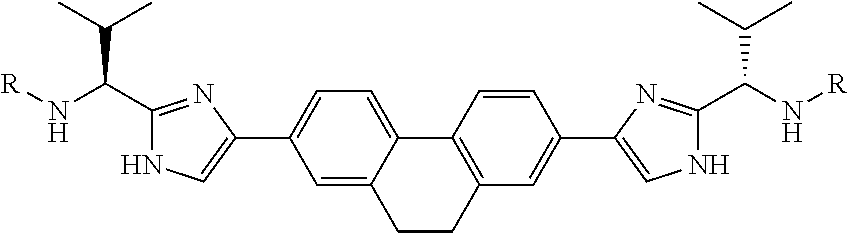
C1=C2C(=CC=C1C1=CNC(C(C(C)C)N[R])=N1)C1=C(C=C(C3=CNC(C(N[R])C(C)C)=N3)C=C1)CC2
